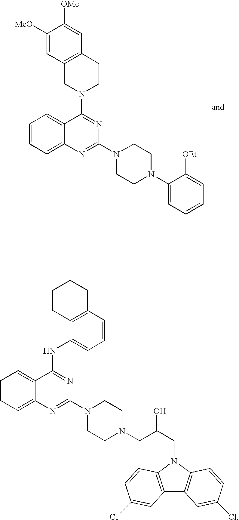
C1=CC=C2C(=C1)C(N1CCC3=C(C1)C=C([MeO])C([OMe])=C3)=NC(N1CCN(C3=CC=CC=C3[OEt])CC1)=N2.C1=CC=C2C(=C1)C(NC1=CC=CC3=C1CCCC3)=NC(N1CCN(CC(CN3C4=C(C5=C3C=CC(Cl)=C5)C=C(Cl)C=C4)O)CC1)=N2
